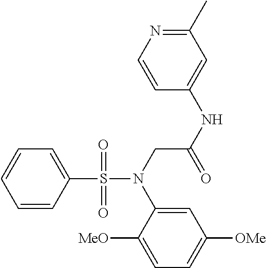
C1=CC(S(N(CC(NC2=CC(C)=NC=C2)=O)C2=CC([OMe])=CC=C2[MeO])(=O)=O)=CC=C1
